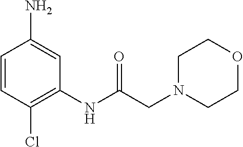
C1=CC(Cl)=C(NC(CN2CCOCC2)=O)C=C1N
